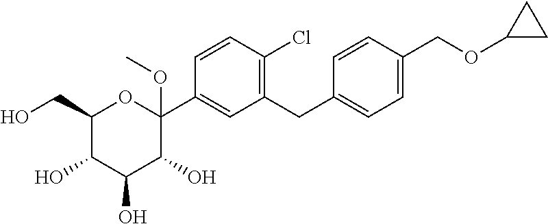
C1(CO)C(O)C(O)C(O)C(C2=CC(CC3=CC=C(COC4CC4)C=C3)=C(Cl)C=C2)(OC)O1
